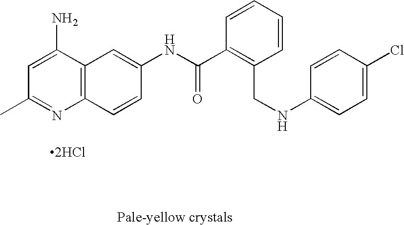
[2HCl].C12=C(C(N)=CC(C)=N1)C=C(NC(C1=C(CNC3=CC=C(Cl)C=C3)C=CC=C1)=O)C=C2
